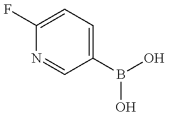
C1(F)=CC=C(B(O)O)C=N1
